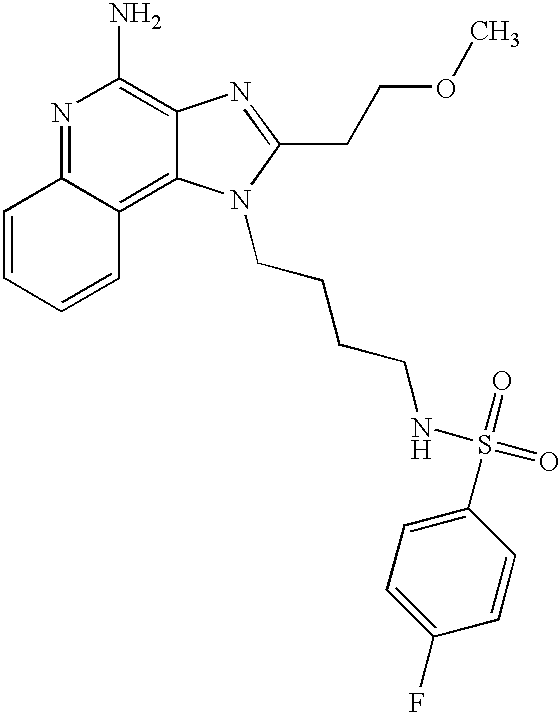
N1=C2C(=C3C(=C1N)N=C(CCOC)N3CCCCNS(=O)(=O)C1=CC=C(F)C=C1)C=CC=C2
